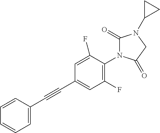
C1=C(C#CC2=CC(F)=C(N3C(=O)N(C4CC4)CC3=O)C(F)=C2)C=CC=C1
